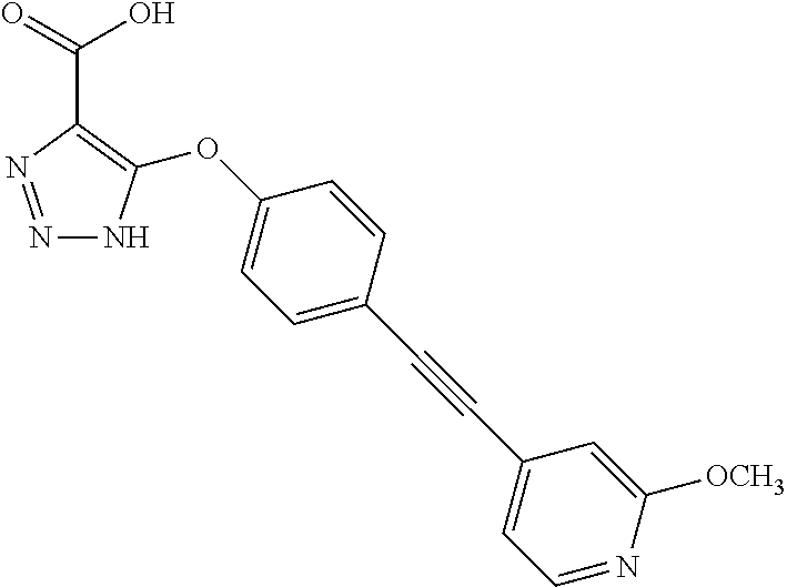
N1=NC(C(O)=O)=C(OC2=CC=C(C#CC3=CC=NC([OCH3])=C3)C=C2)N1
